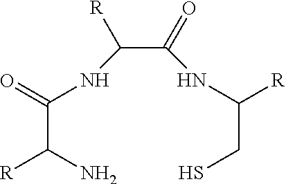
[R]C(C(=O)NC(C(NC(CS)[R])=O)[R])N
